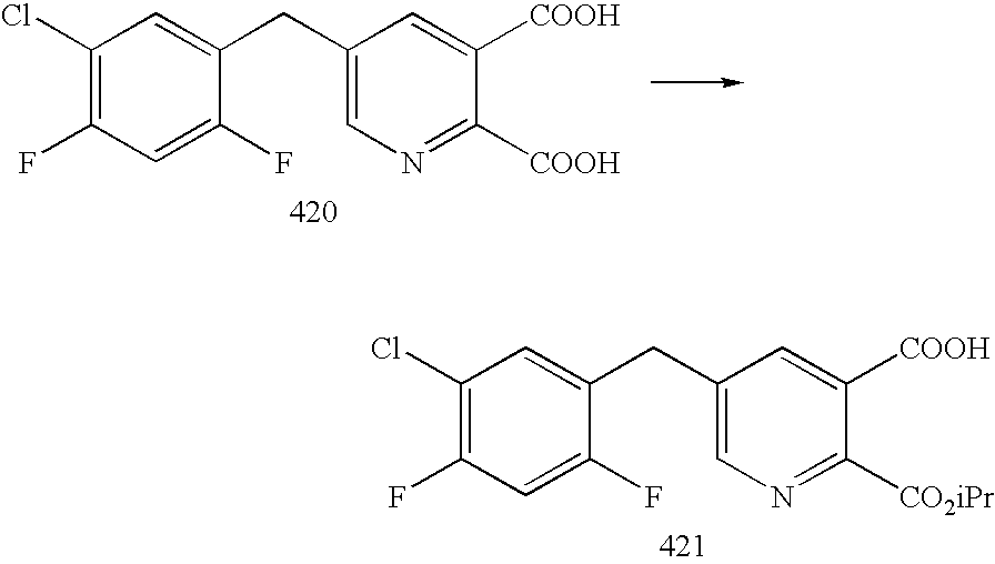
C1(Cl)=C(F)C=C(F)C(CC2=CN=C([CO2iPr])C([COOH])=C2)=C1.C1(Cl)=C(F)C=C(F)C(CC2=CN=C([COOH])C([COOH])=C2)=C1
